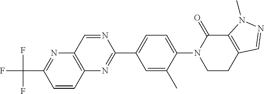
N1(C2=CC=C(C3=NC4=C(N=C(C(F)(F)F)C=C4)C=N3)C=C2C)CCC2=C(C1=O)N(C)N=C2
